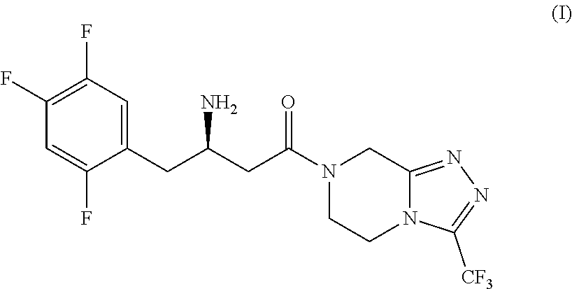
C1(F)=C(F)C=C(CC(CC(N2CC3=NN=C([CF3])N3CC2)=O)N)C(F)=C1
